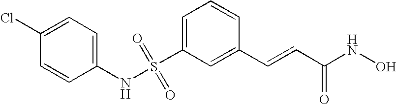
S(C1=CC=CC(C=CC(NO)=O)=C1)(NC1=CC=C(Cl)C=C1)(=O)=O
